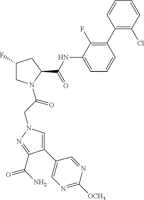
C1(F)CN(C(CN2C=C(C3=CN=C([OCH3])N=C3)C(C(N)=O)=N2)=O)C(C(NC2=CC=CC(C3=C(Cl)C=CC=C3)=C2F)=O)C1
